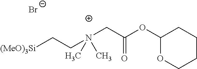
C(N(CC(OC1OCCCC1)=O)(C)C)C[(MeO)3Si].[Br-]
